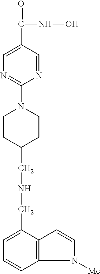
N1=CC(C(NO)=O)=CN=C1N1CCC(CNCC2=CC=CC3=C2C=CN3[Me])CC1
